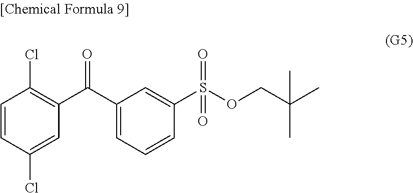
C1=CC(Cl)=CC(C(C2=CC=CC(S(OCC(C)(C)C)(=O)=O)=C2)=O)=C1Cl
